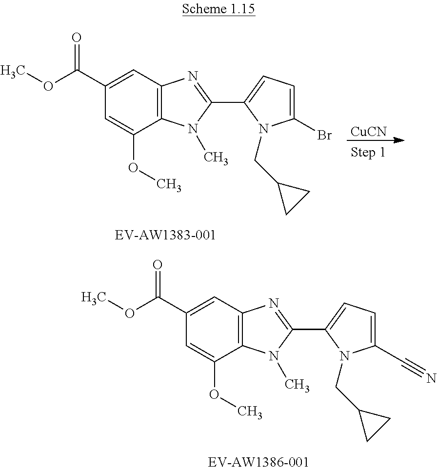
C1(C(OC)=O)=CC2=C(C(OC)=C1)N(C)C(C1=CC=C(C#N)N1CC1CC1)=N2.C1(C(OC)=O)=CC2=C(C(OC)=C1)N(C)C(C1=CC=C(Br)N1CC1CC1)=N2.[CuCN]
